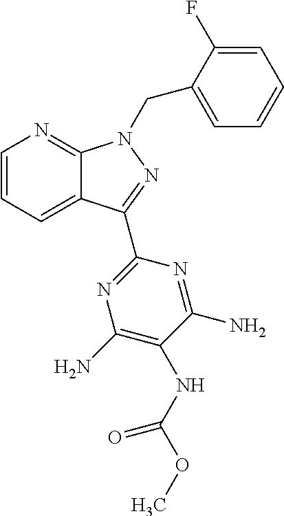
C1=CC=C2C(=N1)N(CC1=CC=CC=C1F)N=C2C1=NC(N)=C(NC(=O)OC)C(N)=N1
